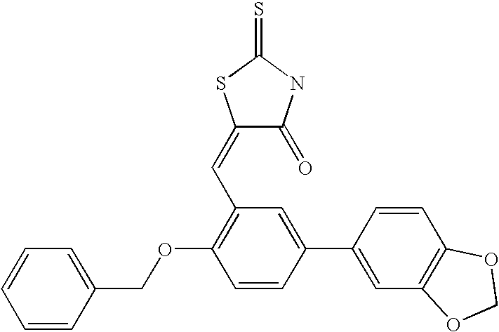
C1=CC=C(COC2=C(C=C3C(=O)NC(=S)S3)C=C(C3=CC4=C(C=C3)OCO4)C=C2)C=C1
